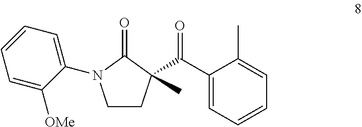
C1CC(C(C2=CC=CC=C2C)=O)(C)C(=O)N1C1=CC=CC=C1[OMe]
